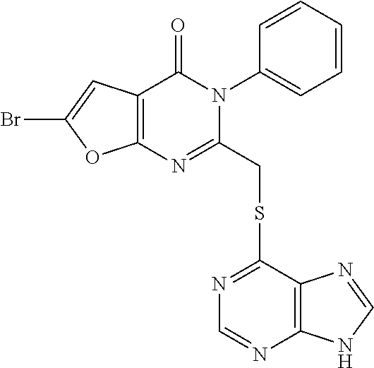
C12=C(C=C(Br)O1)C(=O)N(C1=CC=CC=C1)C(CSC1=NC=NC3=C1N=CN3)=N2
